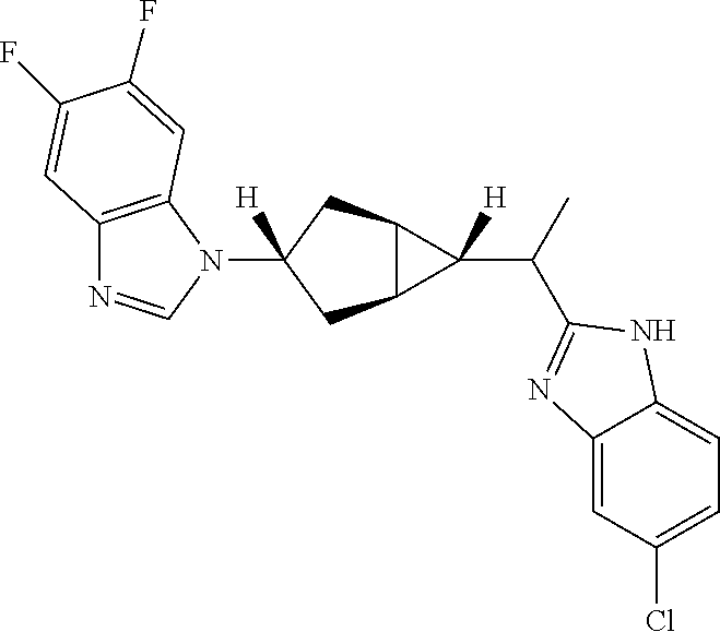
C1([H])(N2C=NC3=C2C=C(F)C(F)=C3)CC2C(C1)C2(C(C)C1=NC2=CC(Cl)=CC=C2N1)[H]
